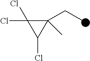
C1(CC)(C)C(Cl)(Cl)C1Cl
